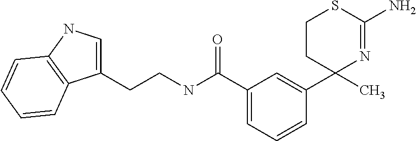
C1(CCNC(C2=CC=CC(C3(C)N=C(N)SCC3)=C2)=O)=CNC2=C1C=CC=C2
